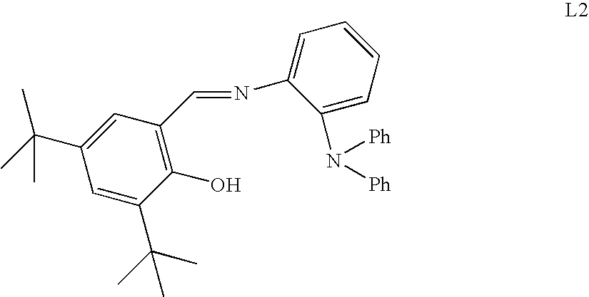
C1(C(C)(C)C)=CC(C=NC2=CC=CC=C2N([Ph])[Ph])=C(O)C(C(C)(C)C)=C1
